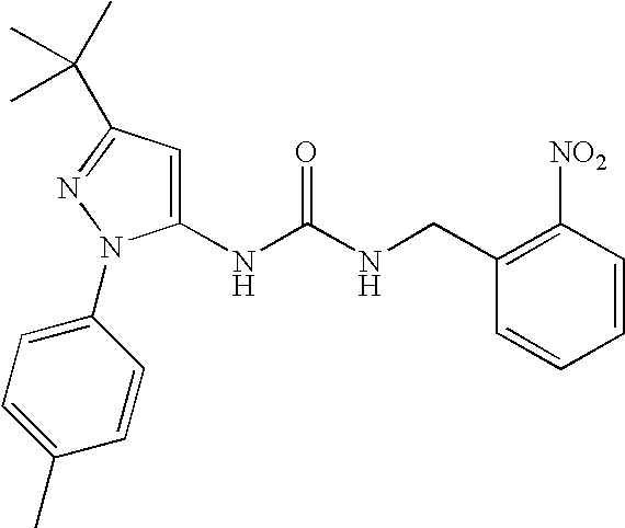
C1(NC(NCC2=C([NO2])C=CC=C2)=O)=CC(C(C)(C)C)=NN1C1=CC=C(C)C=C1
